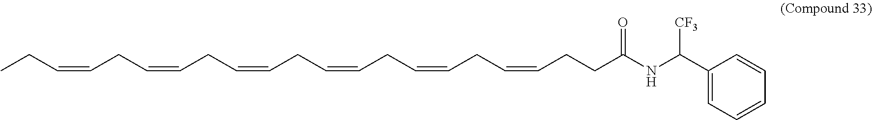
CCC=CCC=CCC=CCC=CCC=CCC=CCCC(NC(C1=CC=CC=C1)[CF3])=O
